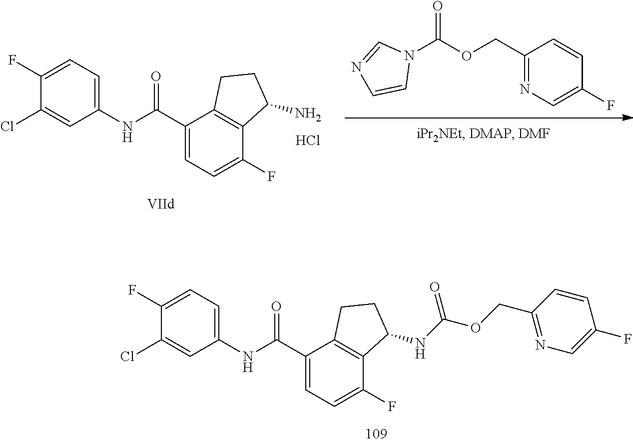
C1(Cl)=CC(NC(C2=CC=C(F)C3=C2CCC3NC(OCC2=NC=C(F)C=C2)=O)=O)=CC=C1F.N1(C(OCC2=NC=C(F)C=C2)=O)C=NC=C1.C1(Cl)=CC(NC(C2=CC=C(F)C3=C2CCC3N)=O)=CC=C1F.Cl
